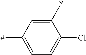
C1(*)=CC([#])=CC=C1Cl
